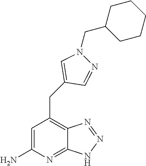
C1=C(N)N=C2C(=C1CC1=CN(CC3CCCCC3)N=C1)N=NN2
